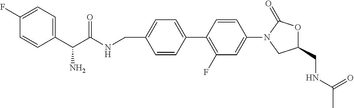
C(C1=CC=C(C2=C(F)C=C(N3CC(CNC(C)=O)OC3=O)C=C2)C=C1)NC(C(C1=CC=C(F)C=C1)N)=O
